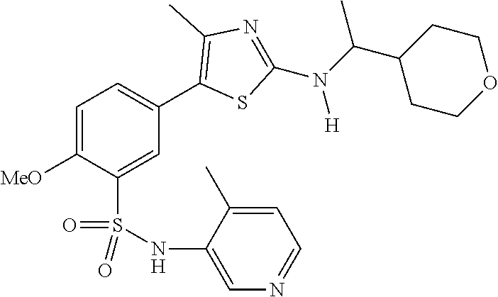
C1=C([MeO])C(S(NC2=CN=CC=C2C)(=O)=O)=CC(C2=C(C)N=C(N(C(C3CCOCC3)C)[H])S2)=C1
